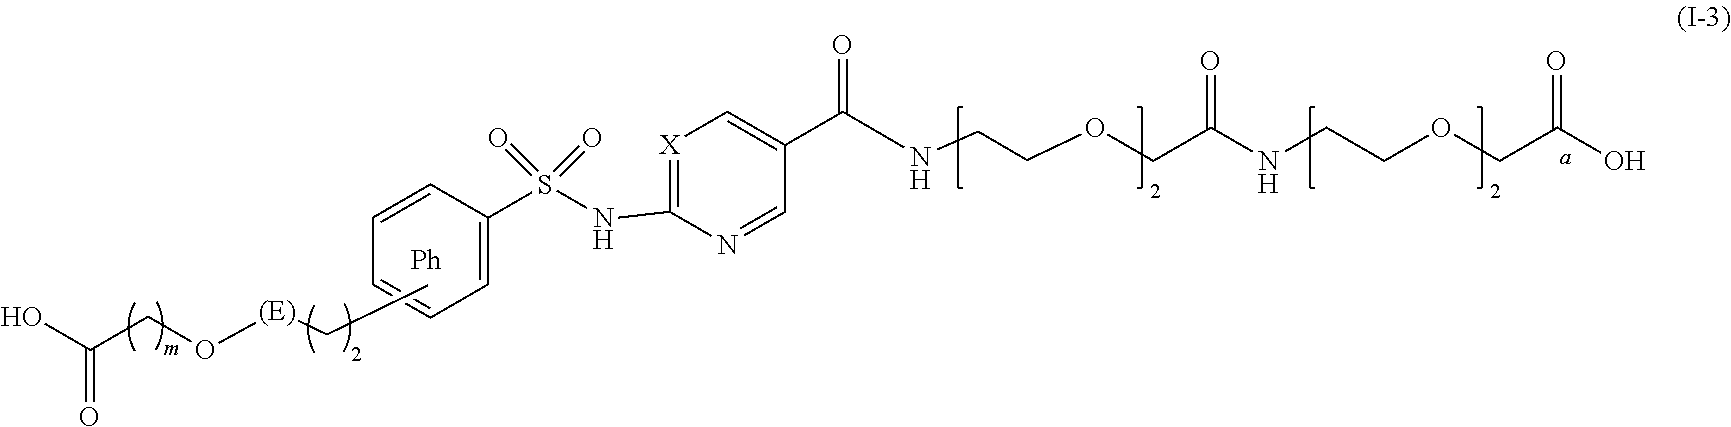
N1=CC(C(=O)NCCOCC(NCCOCC(O)=O)=O)=C[X]=C1NS(C1=CC=CC=C1)(=O)=O.[(E)](CC)OCC(O)=O
